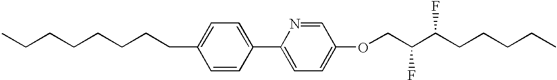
CCCCCCCCC1=CC=C(C2=CC=C(OCC(C(CCCCC)F)F)C=N2)C=C1
